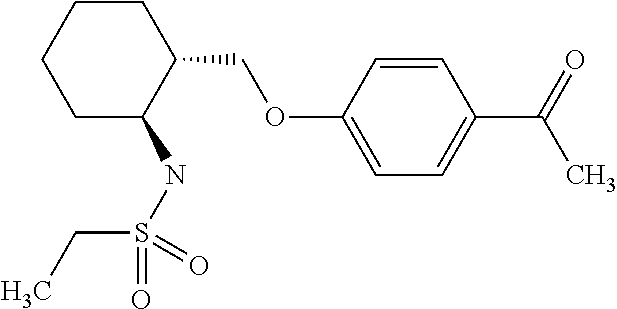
C1C(NS(CC)(=O)=O)C(COC2=CC=C(C(=O)C)C=C2)CCC1
